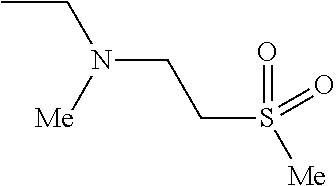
CCN(CCS([Me])(=O)=O)[Me]
